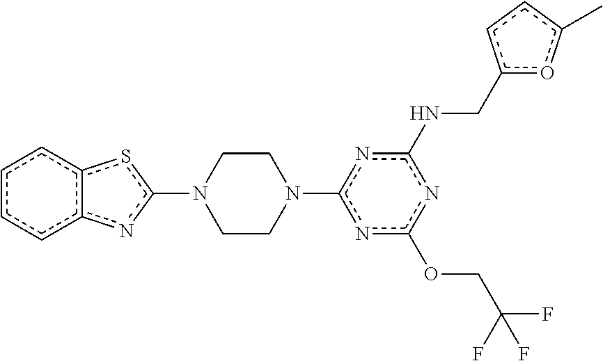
c1ccc2c(c1)sc(N1CCN(c3nc(OCC(F)(F)F)nc(NCc4oc(C)cc4)n3)CC1)n2
